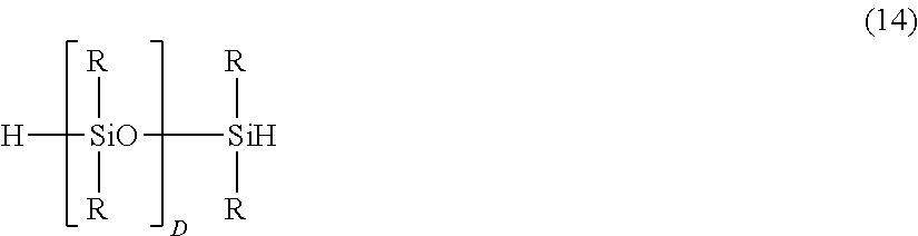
[H][SiO]([Si]([R])[R])([R])[R]
